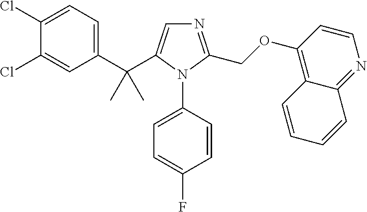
C1(C(C2=CN=C(COC3=C4C(=NC=C3)C=CC=C4)N2C2=CC=C(F)C=C2)(C)C)=CC=C(Cl)C(Cl)=C1
